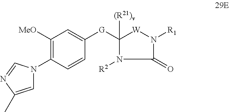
C1([G]C2([(R21)v])N([R2])C(=O)N([R1])[W]2)=CC([MeO])=C(N2C=C(C)N=C2)C=C1
